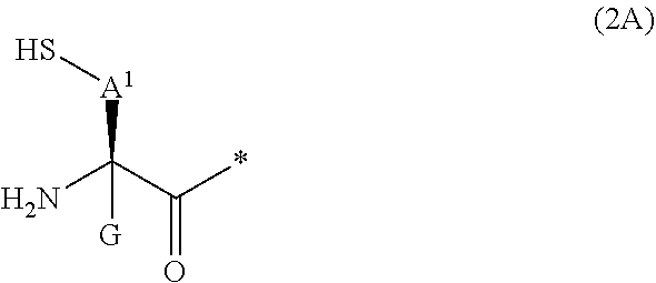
NC(C(*)=O)([G])[A1]S
